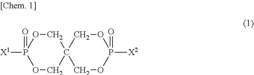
O1P([X1])(=O)OCC2(COP([X2])(=O)OC2)C1
